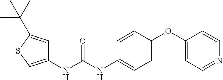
C1=C(C(C)(C)C)SC=C1NC(NC1=CC=C(OC2=CC=NC=C2)C=C1)=O
